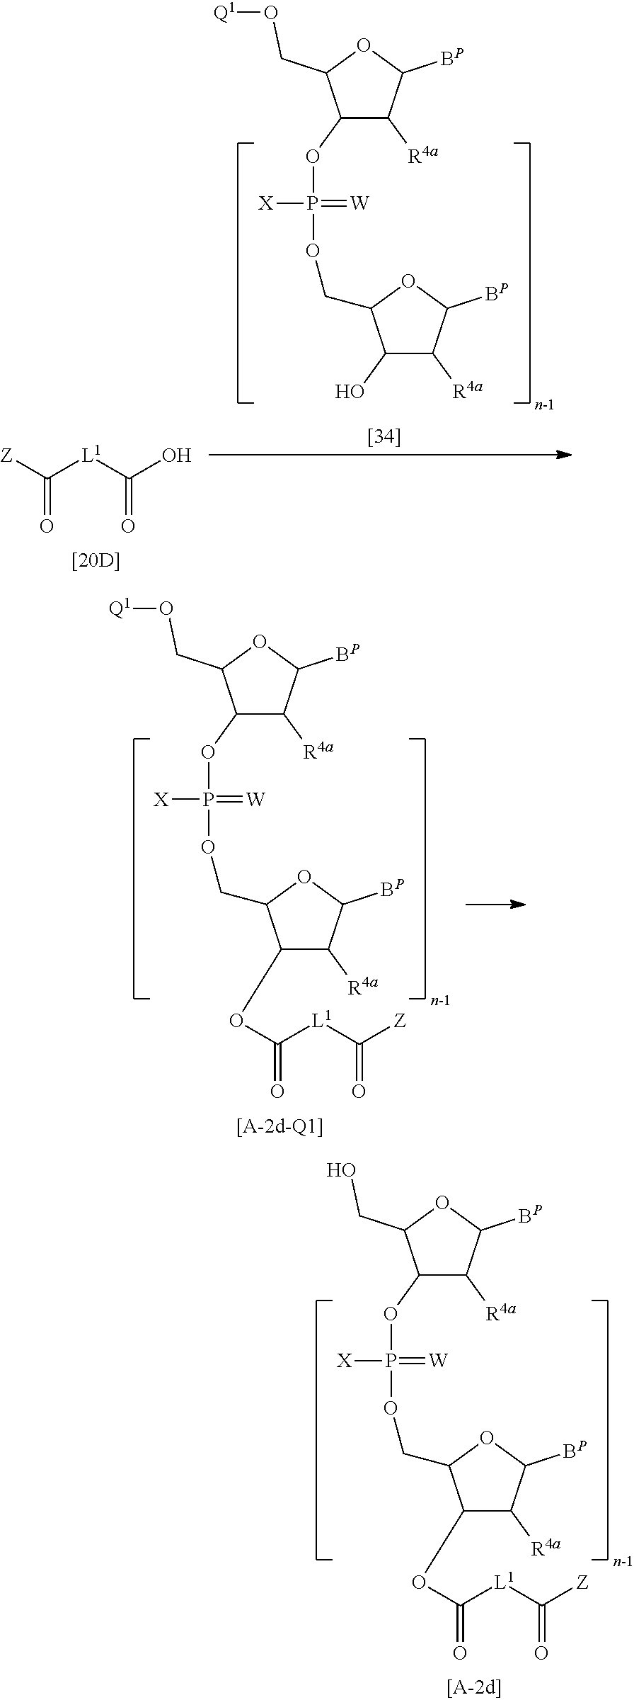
C1(OP(OCC2C(O)C([R4a])C([BP])O2)([X])=[W])C([R4a])C([BP])OC1CO[Q1].C([L1]C(=O)O)(=O)[Z].C1(OP(OCC2C(OC([L1]C(=O)[Z])=O)C([R4a])C([BP])O2)([X])=[W])C([R4a])C([BP])OC1CO[Q1].C1(OP(OCC2C(OC([L1]C(=O)[Z])=O)C([R4a])C([BP])O2)([X])=[W])C([R4a])C([BP])OC1CO
